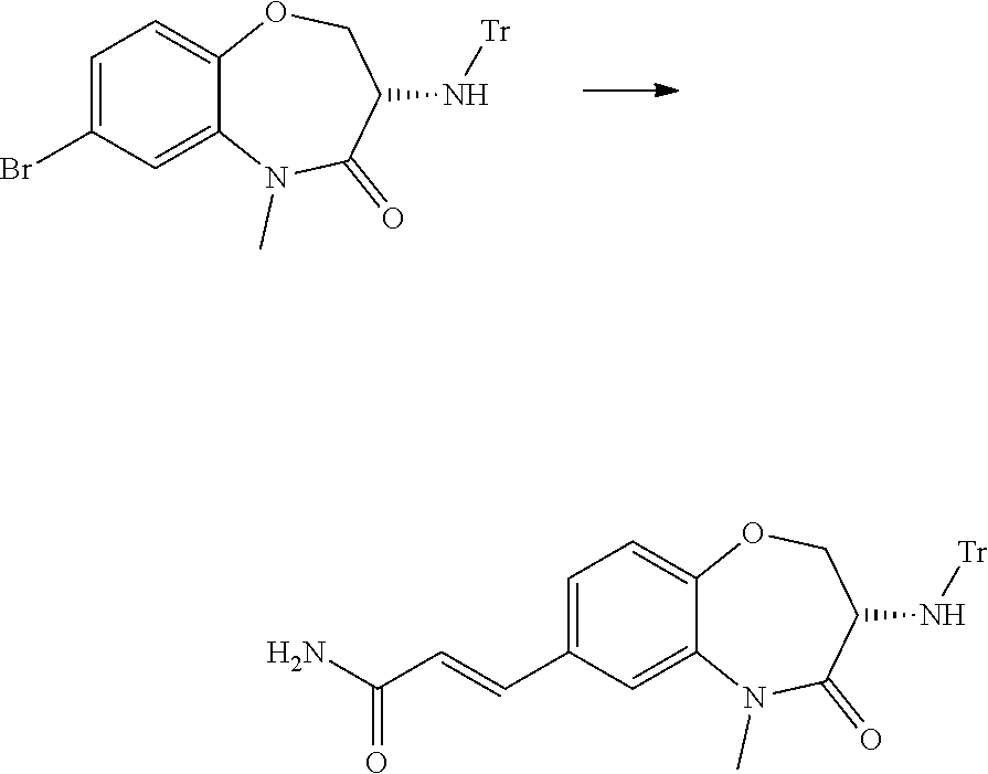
C1=C(Br)C=C2C(=C1)OCC(N[Tr])C(=O)N2C.C1=C(C=CC(N)=O)C=C2C(=C1)OCC(N[Tr])C(=O)N2C
